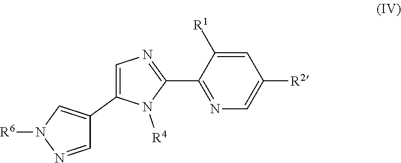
C1=C([R2])C=C([R1])C(C2=NC=C(C3=CN([R6])N=C3)N2[R4])=N1
